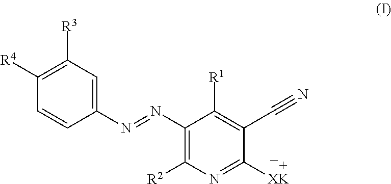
C1(N=NC2=C([R2])N=C([XK])C(C#N)=C2[R1])=CC([R3])=C([R4])C=C1
